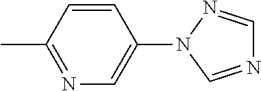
C1(C)=NC=C(N2C=NC=N2)C=C1
